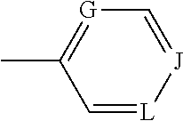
[J]1=C[G]=C(C)C=[L]1
